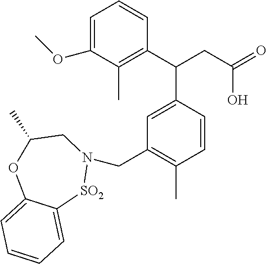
C1=C(OC)C(C)=C(C(CC(=O)O)C2=CC(CN3[SO2]C4=CC=CC=C4OC(C)C3)=C(C)C=C2)C=C1
